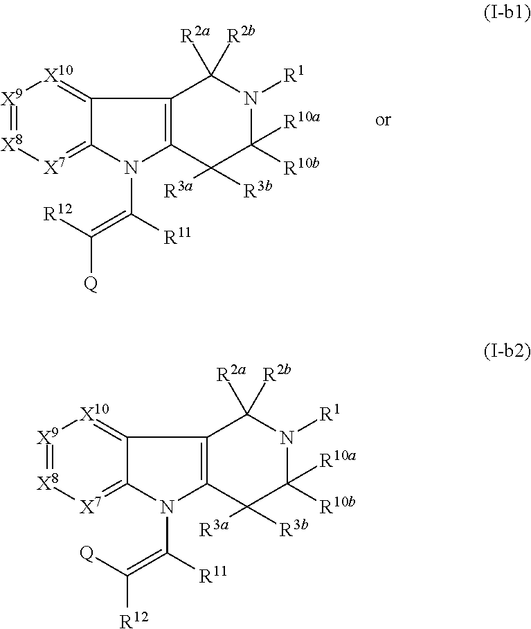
[X9]1=[X8][X7]=C2C(=[X10]1)C1=C(N2C([R11])=C([R12])[Q])C([R3a])([R3b])C([R10a])([R10b])N([R1])C1([R2a])[R2b].[X9]1=[X8][X7]=C2C(=[X10]1)C1=C(N2C([R11])=C([Q])[R12])C([R3a])([R3b])C([R10a])([R10b])N([R1])C1([R2a])[R2b]
